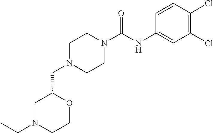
C(N1CCN(C(NC2=CC(Cl)=C(Cl)C=C2)=O)CC1)C1CN(CC)CCO1
